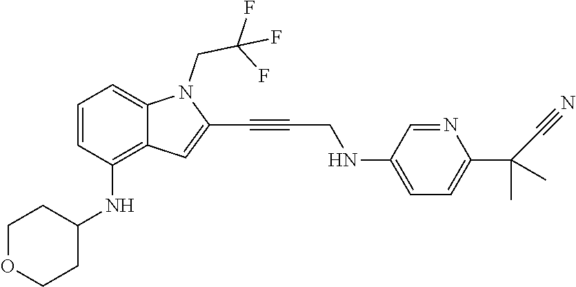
C1=CC=C2C(=C1NC1CCOCC1)C=C(C#CCNC1=CC=C(C(C)(C)C#N)N=C1)N2CC(F)(F)F
